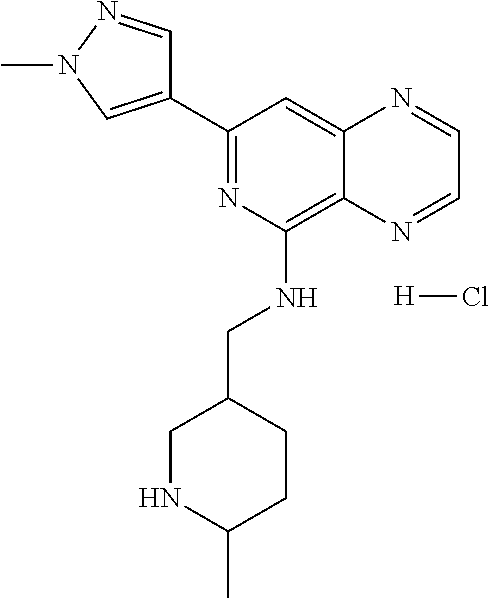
C1(C2=CN(C)N=C2)=NC(NCC2CNC(C)CC2)=C2C(=C1)N=CC=N2.[H]Cl
